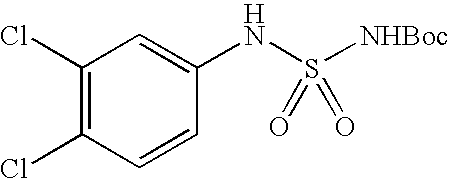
C1(Cl)=C(Cl)C=CC(NS([NHBoc])(=O)=O)=C1
